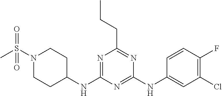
N1=C(NC2CCN(S(C)(=O)=O)CC2)N=C(NC2=CC(Cl)=C(F)C=C2)N=C1CCC
